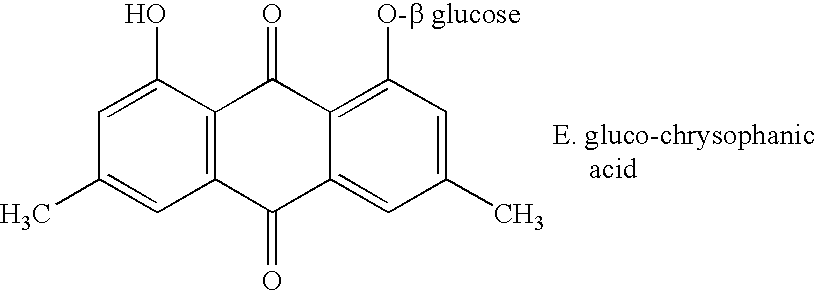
C1=C(O)C2=C(C=C1C)C(=O)C1=CC(C)=CC([O-b glucose])=C1C2=O
